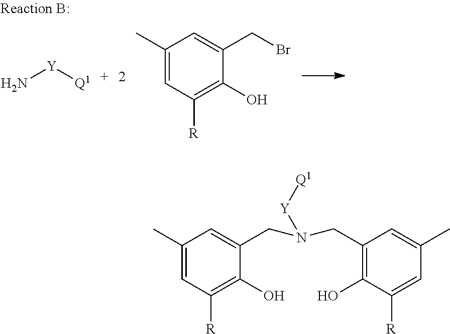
N[Y][Q1].C1(C)=CC([R])=C(O)C(CBr)=C1.C1(C)=CC([R])=C(O)C(CN(CC2=C(O)C([R])=CC(C)=C2)[Y][Q1])=C1
